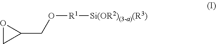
O1CC1CO[R1][Si(OR2)(3-a)(R3)]
